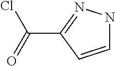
C1=CC(C(=O)Cl)=NN1
